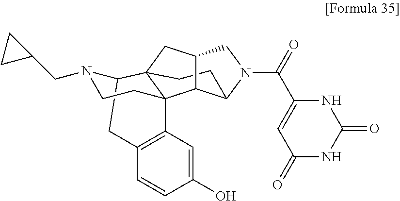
C1(C(N2CC3CC45CCC2C3C42C3=C(C=CC(O)=C3)CC5N(CC3CC3)CC2)=O)=CC(=O)NC(=O)N1
